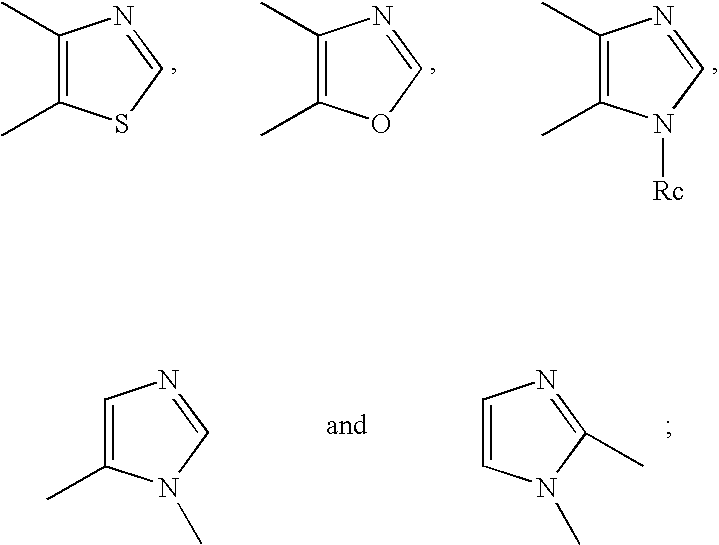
C1(C)=C(C)SC=N1.C1(C)=C(C)OC=N1.C1(C)=C(C)N([Rc])C=N1.C1=C(C)N(C)C=N1.C1=CN(C)C(C)=N1
